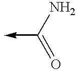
C(->C)(=O)N
